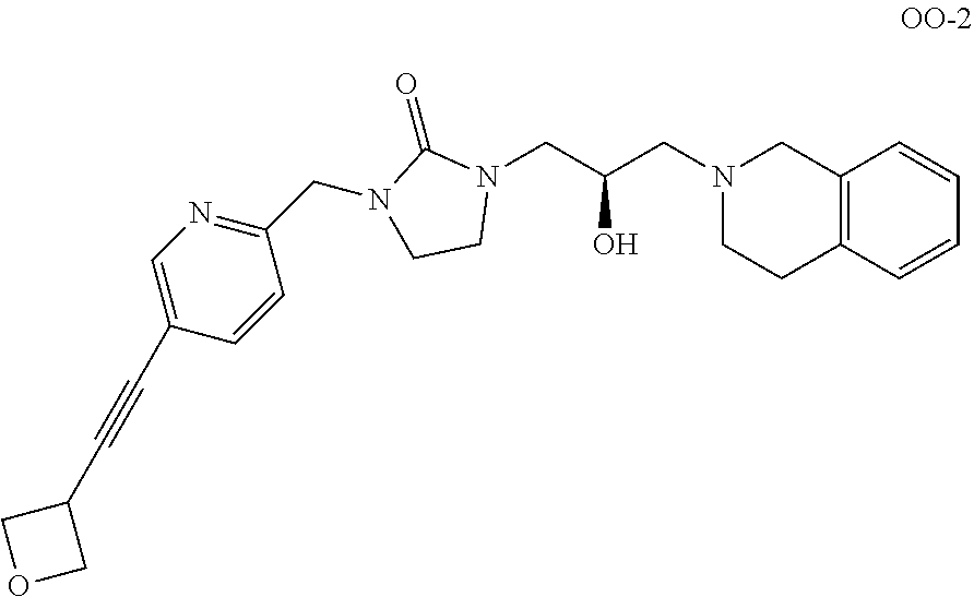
N1(CC(CN2CCC3=C(C2)C=CC=C3)O)C(=O)N(CC2=NC=C(C#CC3COC3)C=C2)CC1
